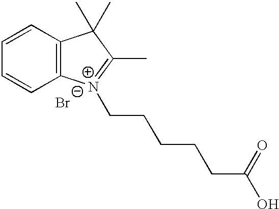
C12=C(C=CC=C1)C(C)(C)C(C)=[N+]2CCCCCC(O)=O.[Br-]
